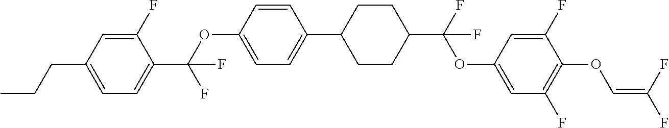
C1(F)=CC(CCC)=CC=C1C(OC1=CC=C(C2CCC(C(F)(OC3=CC(F)=C(OC=C(F)F)C(F)=C3)F)CC2)C=C1)(F)F
